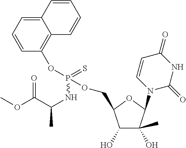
C1=CC=C2C(=C1OP(NC(C(OC)=O)C)(OCC1C(O)C(C)(O)C(N3C(=O)NC(=O)C=C3)O1)=S)C=CC=C2
